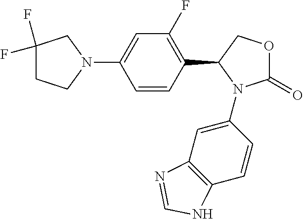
C1(F)(F)CCN(C2=CC(F)=C(C3N(C4=CC5=C(C=C4)NC=N5)C(=O)OC3)C=C2)C1
